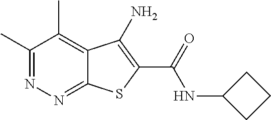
C1(C)=NN=C2C(=C1C)C(N)=C(C(=O)NC1CCC1)S2
